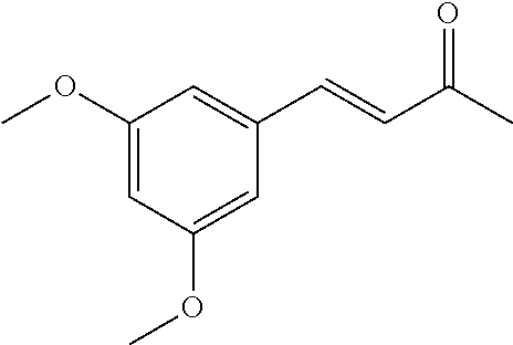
C1(OC)=CC(OC)=CC(C=CC(C)=O)=C1
